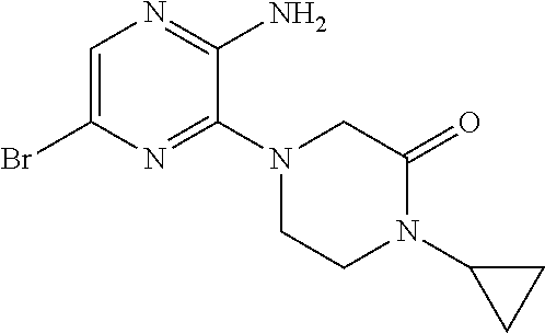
C1(N)=NC=C(Br)N=C1N1CCN(C2CC2)C(=O)C1
